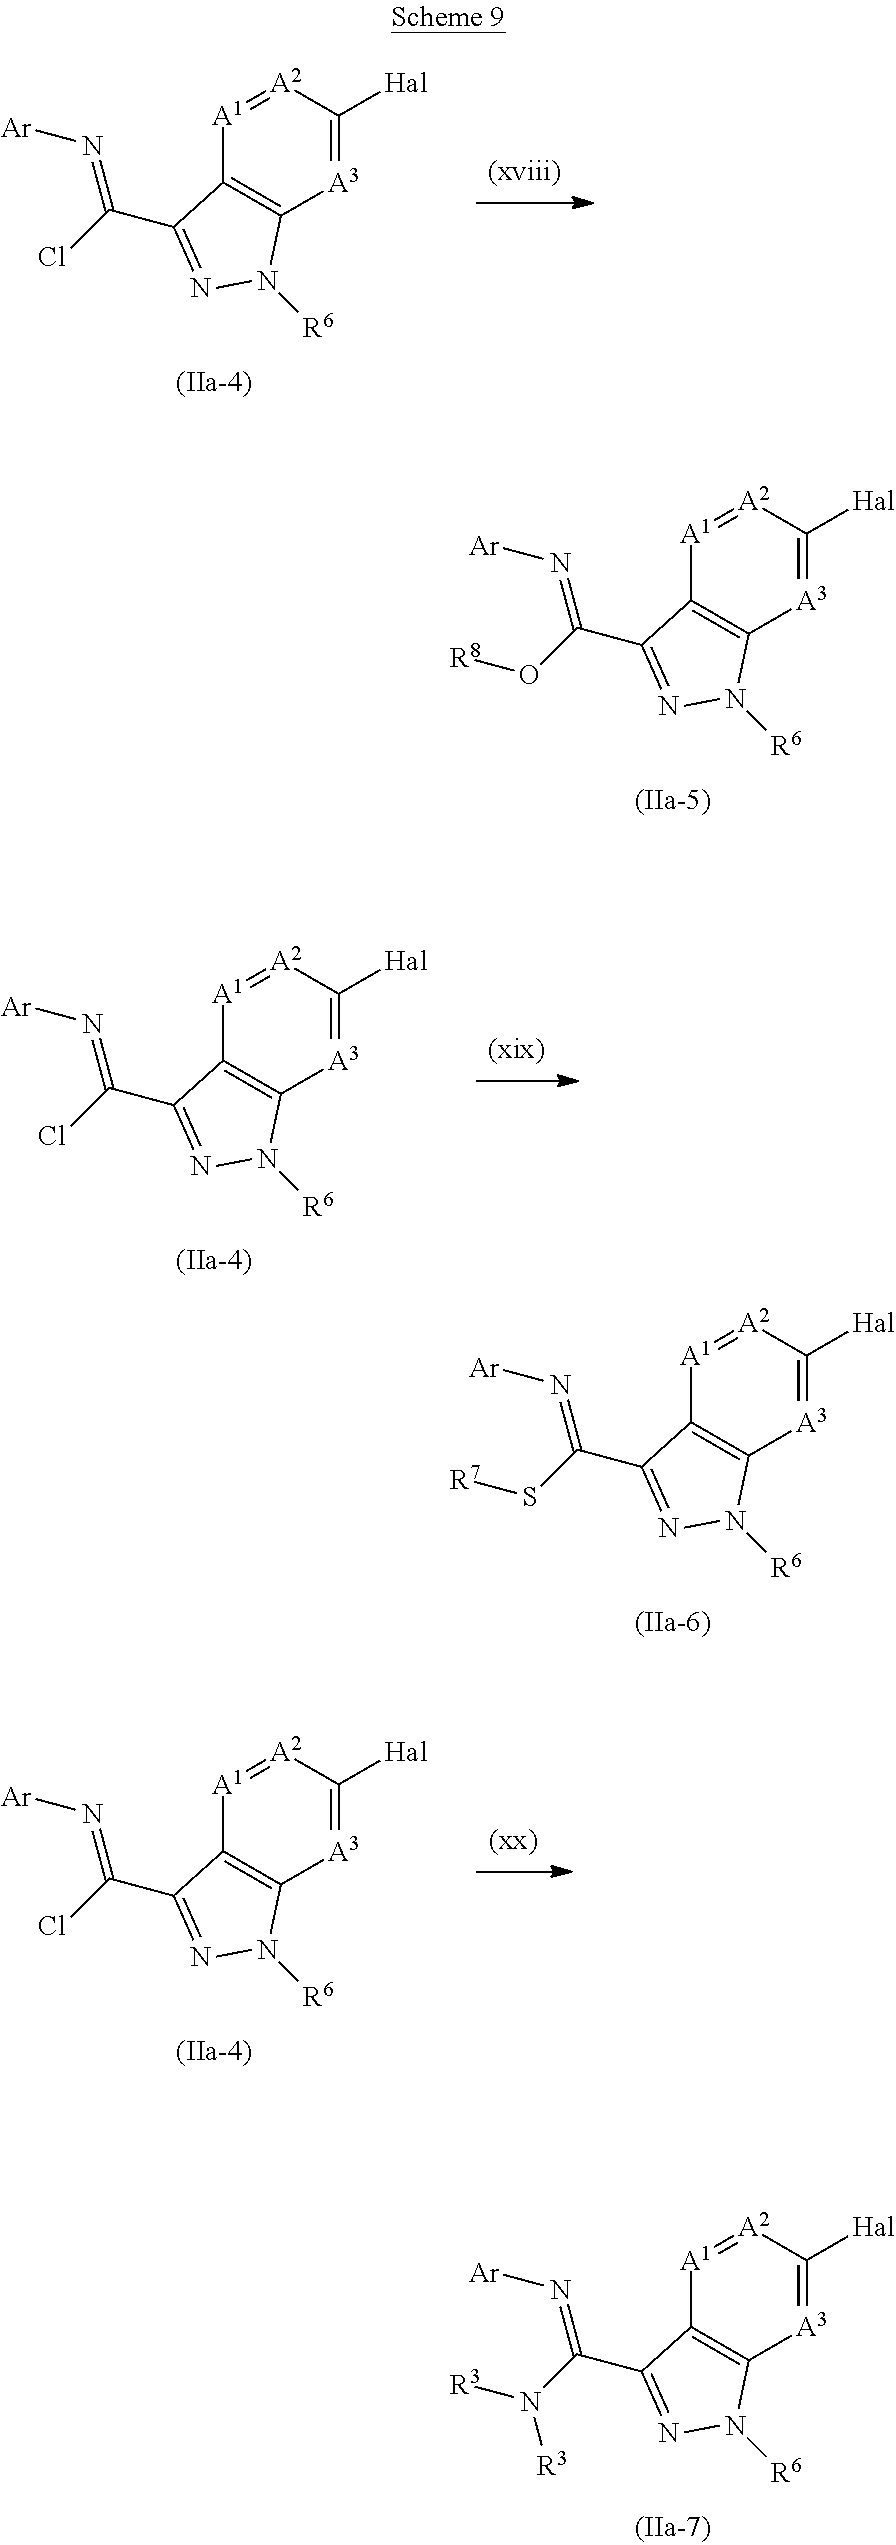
C12=C([A3]=C([Hal])[A2]=[A1]1)N([R6])N=C2C(=N[Ar])Cl.C12=C([A3]=C([Hal])[A2]=[A1]1)N([R6])N=C2C(=N[Ar])O[R8].C12=C([A3]=C([Hal])[A2]=[A1]1)N([R6])N=C2C(=N[Ar])S[R7].C12=C([A3]=C([Hal])[A2]=[A1]1)N([R6])N=C2C(=N[Ar])N([R3])[R3].C12=C([A3]=C([Hal])[A2]=[A1]1)N([R6])N=C2C(=N[Ar])Cl.C12=C([A3]=C([Hal])[A2]=[A1]1)N([R6])N=C2C(=N[Ar])Cl
